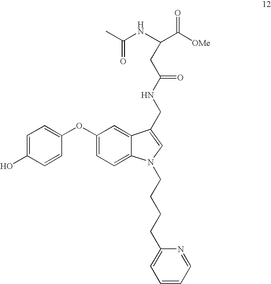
C1=C(O)C=CC(OC2=CC=C3C(=C2)C(CNC(CC(NC(C)=O)C([OMe])=O)=O)=CN3CCCCC2=CC=CC=N2)=C1
